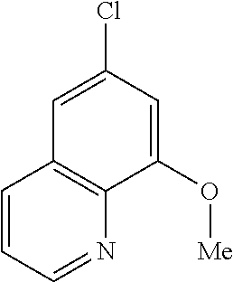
C1=CC=NC2=C1C=C(Cl)C=C2O[Me]
